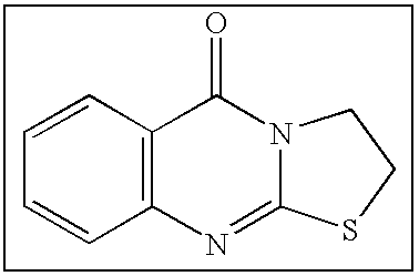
C1=CC2=C(C=C1)N=C1N(C2=O)CCS1
